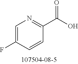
C1=C(F)C=CC(C(O)=O)=N1
